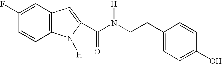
C1(F)=CC2=C(C=C1)N([H])C(C(N(CCC1=CC=C(O)C=C1)[H])=O)=C2
